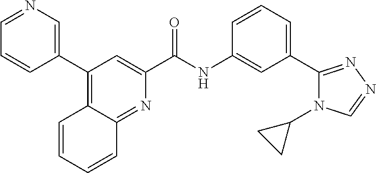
C1(C2=CN=CC=C2)=C2C(=NC(C(NC3=CC(C4=NN=CN4C4CC4)=CC=C3)=O)=C1)C=CC=C2
